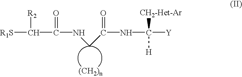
[R1S]C([R2])C(NCC(NC([Y])([H])[CH2-Het-Ar])=O)=O
